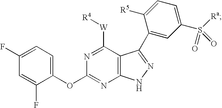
C1([W][R4])=NC(OC2=CC=C(F)C=C2F)=NC2=C1C(C1=CC(S(=O)([Ra])=O)=CC=C1[R5])=NN2
